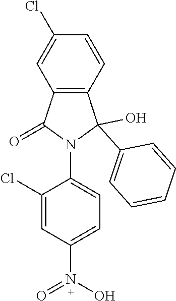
C1(N2C(O)(C3=CC=CC=C3)C3=C(C=C(Cl)C=C3)C2=O)=CC=C(N(=O)O)C=C1Cl
